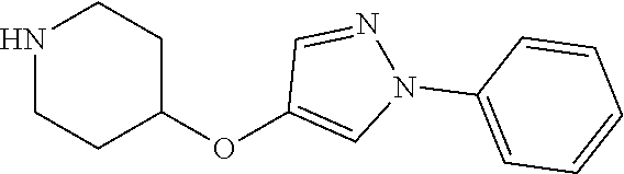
N1CCC(OC2=CN(C3=CC=CC=C3)N=C2)CC1
